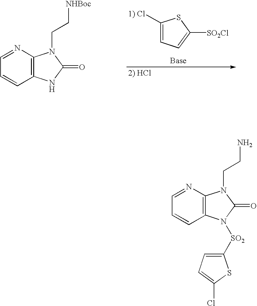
C1([1) Cl])=CC=C([SO2Cl])S1.C12=C(N=CC=C1)N(CC[NHBoc])C(=O)N2.C12=C(N=CC=C1)N(CCN)C(=O)N2[SO2]C1=CC=C(Cl)S1
